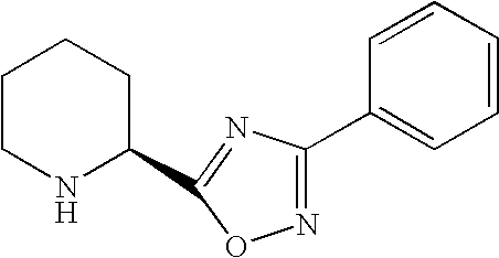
C1CNC(C2=NC(C3=CC=CC=C3)=NO2)CC1
